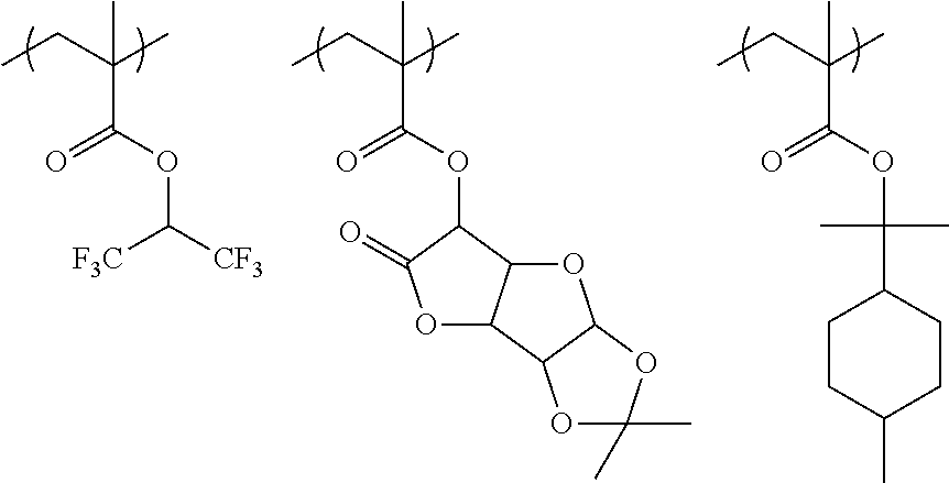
C(C(C)(C(=O)OC([F3C])[CF3])C)C.C(C(C)(C)C(OC1C(=O)OC2C1OC1C2OC(C)(C)O1)=O)C.C(C(C)(C)C(OC(C1CCC(C)CC1)(C)C)=O)C
